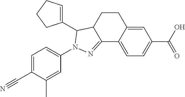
C1=C2C(=CC(C(=O)O)=C1)CCC1C2=NN(C2=CC=C(C#N)C(C)=C2)C1C1=CCCC1
